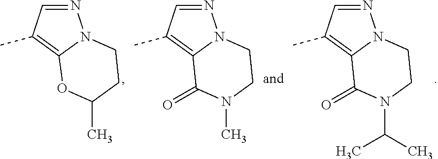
N1=CC(C)=C2N1CCC(C)O2.N1=CC(C)=C2N1CCN(C)C2=O.N1=CC(C)=C2N1CCN(C(C)C)C2=O
